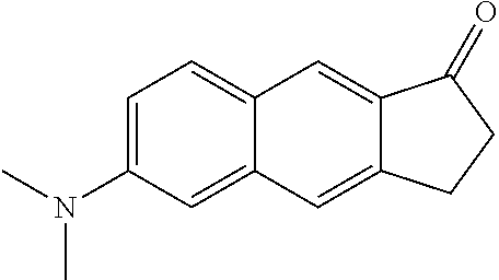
C1=C(N(C)C)C=C2C(=C1)C=C1C(=C2)CCC1=O
